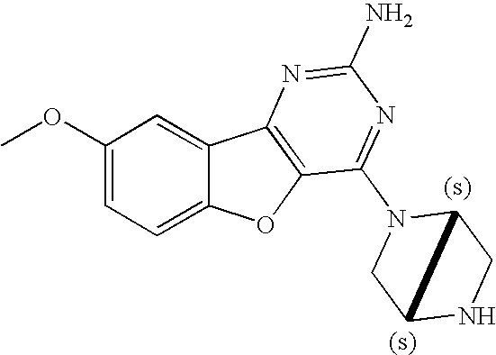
C1(OC)=CC=C2C(=C1)C1=C(O2)C(N2CC3NCC23)=NC(N)=N1
